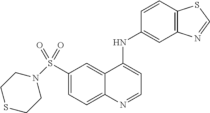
C1(S(=O)(=O)N2CCSCC2)=CC=C2C(=C1)C(NC1=CC3=C(C=C1)SC=N3)=CC=N2
